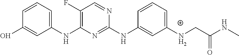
C1(NC2=C(F)C=NC(NC3=CC(NCC(=O)NC)=CC=C3)=N2)=CC=CC(O)=C1
